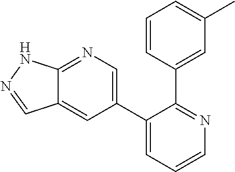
C12=NC=C(C3=CC=CN=C3C3=CC(C)=CC=C3)C=C1C=NN2
